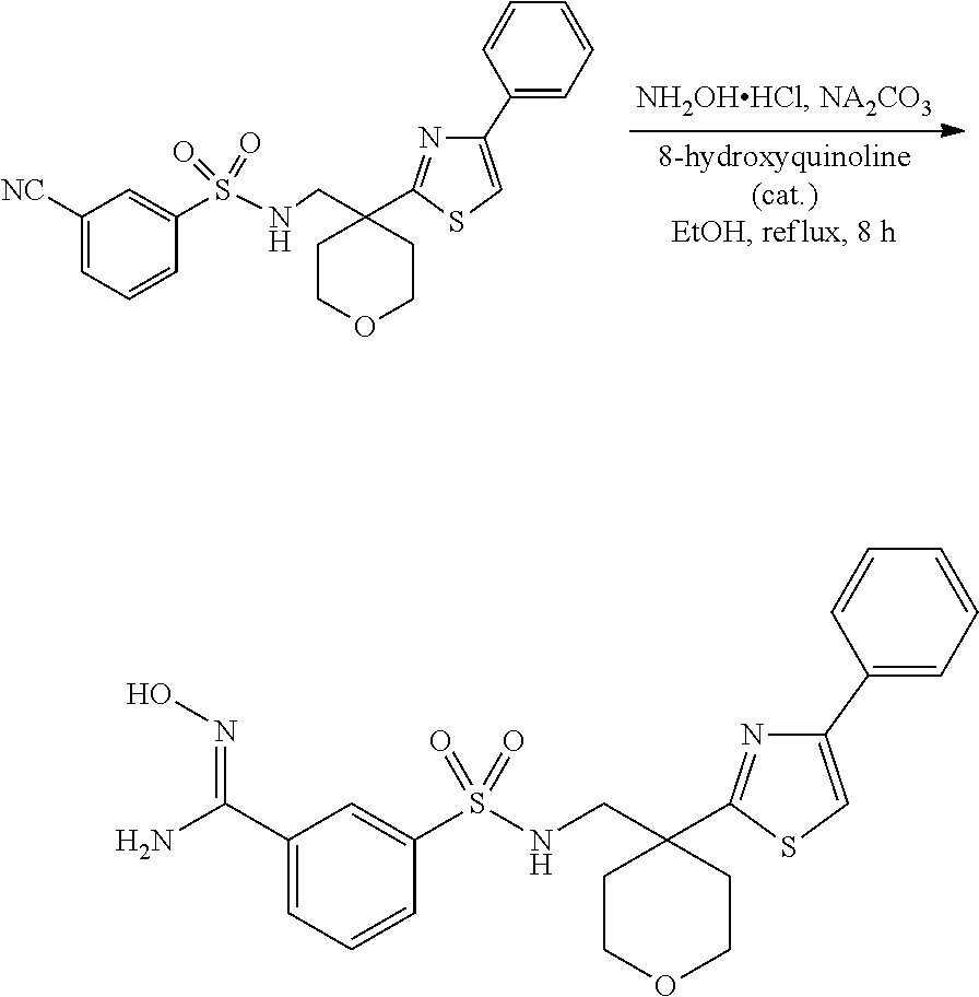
C1COCCC1(CNS(C1=CC([NC])=CC=C1)(=O)=O)C1=NC(C2=CC=CC=C2)=CS1.C1COCCC1(CNS(C1=CC(C(N)=NO)=CC=C1)(=O)=O)C1=NC(C2=CC=CC=C2)=CS1
